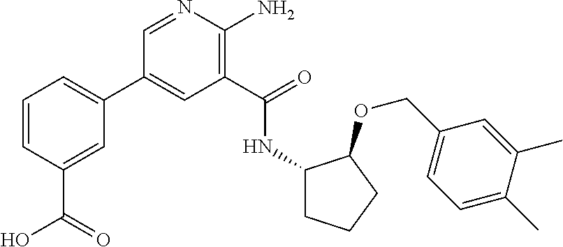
C1(C2=CC=CC(C(=O)O)=C2)=CC(C(=O)NC2CCCC2OCC2=CC=C(C)C(C)=C2)=C(N)N=C1
